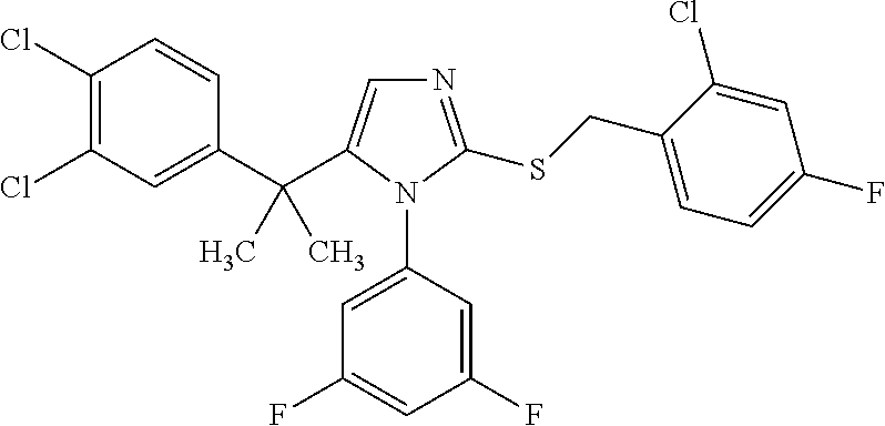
C1(C(C2=CN=C(SCC3=CC=C(F)C=C3Cl)N2C2=CC(F)=CC(F)=C2)(C)C)=CC(Cl)=C(Cl)C=C1
